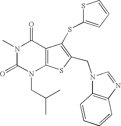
N1(C)C(=O)N(CC(C)C)C2=C(C1=O)C(SC1=CC=CS1)=C(CN1C3=C(N=C1)C=CC=C3)S2
